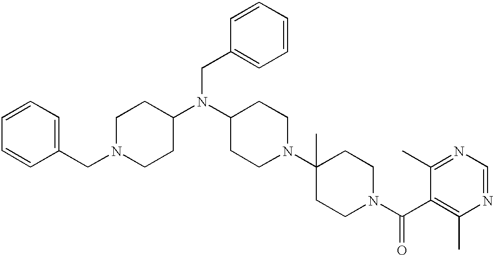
C1=CC=CC(CN(C2CCN(C3(C)CCN(C(C4=C(C)N=CN=C4C)=O)CC3)CC2)C2CCN(CC3=CC=CC=C3)CC2)=C1
